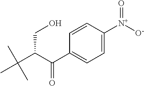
CC(C(C(C1=CC=C([N+]([O-])=O)C=C1)=O)CO)(C)C
